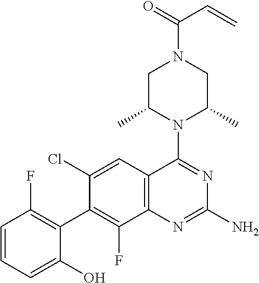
C1=CC=C(O)C(C2=C(F)C3=C(C=C2Cl)C(N2C(C)CN(C(=O)C=C)CC2C)=NC(N)=N3)=C1F
